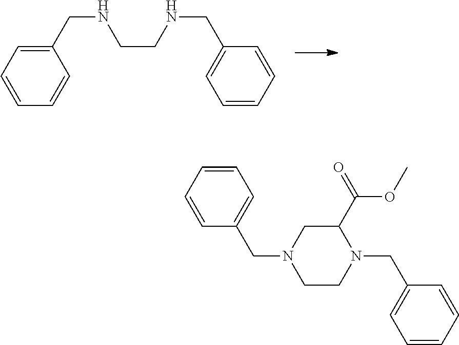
C1(CNCCNCC2=CC=CC=C2)=CC=CC=C1.C1CN(CC2=CC=CC=C2)C(C(=O)OC)CN1CC1=CC=CC=C1
